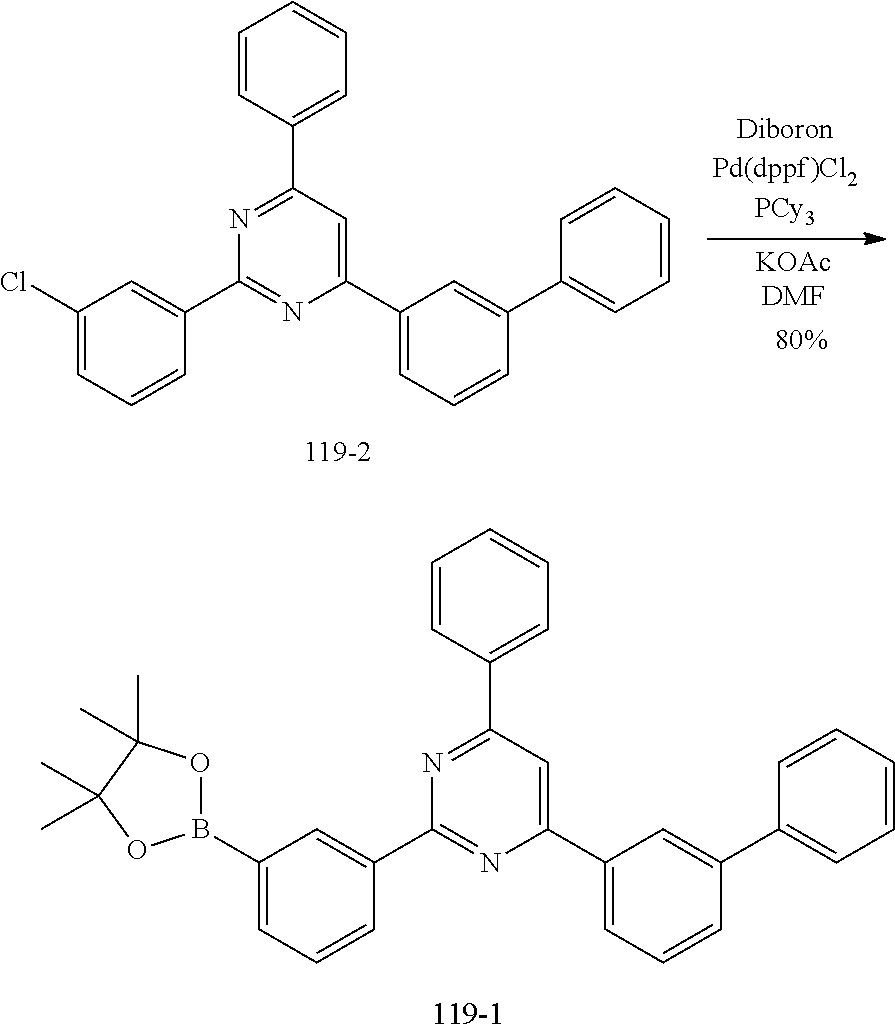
C1=CC(C2=NC(C3=CC(Cl)=CC=C3)=NC(C3=CC=CC(C4=CC=CC=C4)=C3)=C2)=CC=C1.C1=CC(C2=NC(C3=CC(B4OC(C)(C)C(C)(C)O4)=CC=C3)=NC(C3=CC=CC(C4=CC=CC=C4)=C3)=C2)=CC=C1
